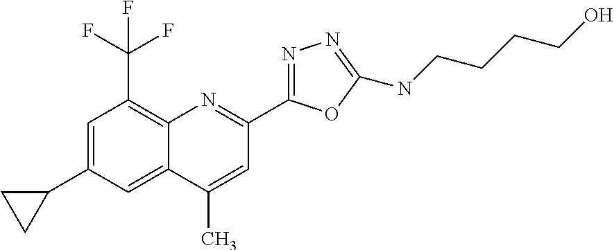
C1(C)=CC(C2=NN=C(NCCCCO)O2)=NC2=C(C(F)(F)F)C=C(C3CC3)C=C12
